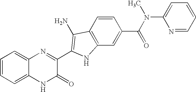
C1=C2C(=CC=C1)N=C(C1=C(N)C3=C(C=C(C(N(C)C4=CC=CC=N4)=O)C=C3)N1)C(=O)N2
